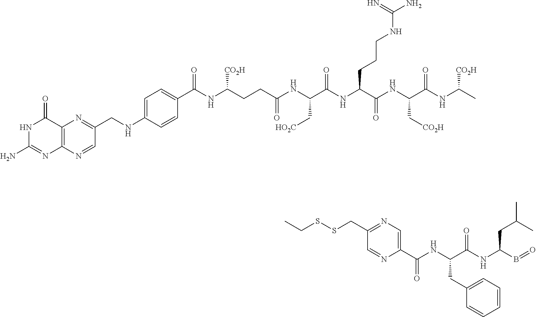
CCSSCC1=NC=C(C(NC(C(NC(B=O)CC(C)C)=O)CC2=CC=CC=C2)=O)N=C1.C1(=O)NC(N)=NC2=C1N=C(CNC1=CC=C(C(NC(CCC(NC(C(NC(C(NC(C(NC(C)[CO2H])=O)C[CO2H])=O)CCCNC(N)=N)=O)C[HO2C])=O)[CO2H])=O)C=C1)C=N2
